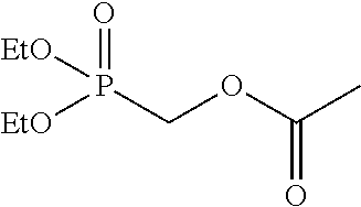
[EtO]P([EtO])(COC(C)=O)=O
